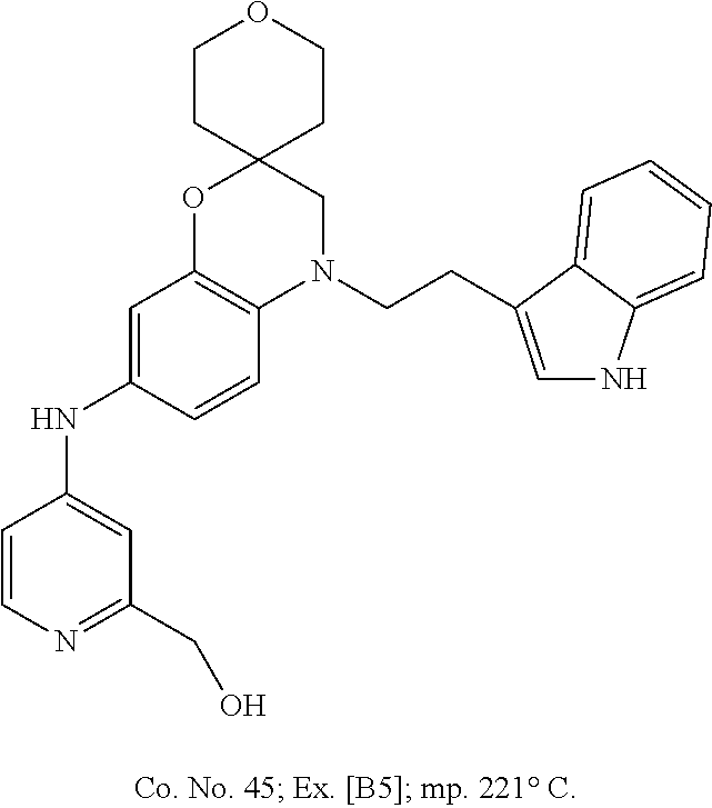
C1=CN=C(CO)C=C1NC1=CC2=C(C=C1)N(CCC1=CNC3=CC=CC=C31)CC1(O2)CCOCC1
